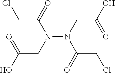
C(CN(C(CCl)=O)N(CC(=O)O)C(CCl)=O)(=O)O
